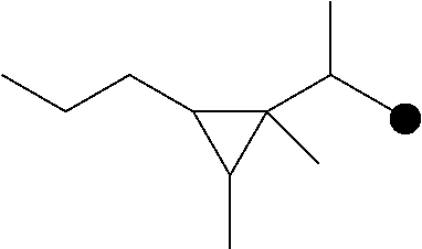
C1(C(C)C)(C)C(CCC)C1C
